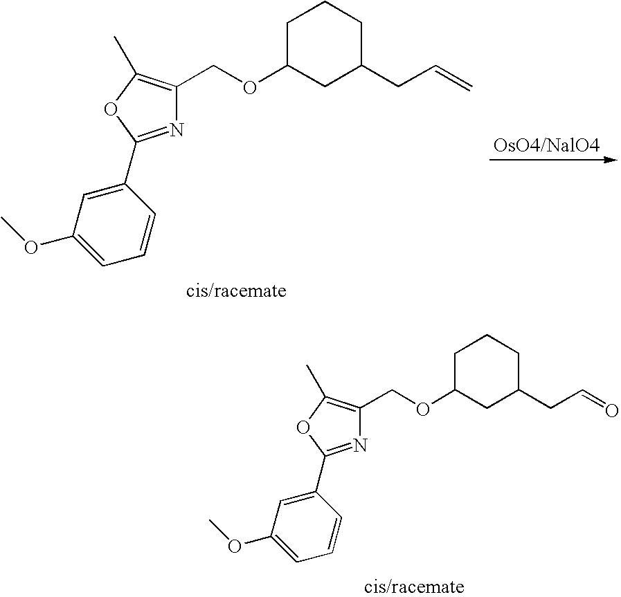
C1C(OCC2=C(C)OC(C3=CC(OC)=CC=C3)=N2)CC(CC=C)CC1.C1C(OCC2=C(C)OC(C3=CC(OC)=CC=C3)=N2)CC(CC=O)CC1
